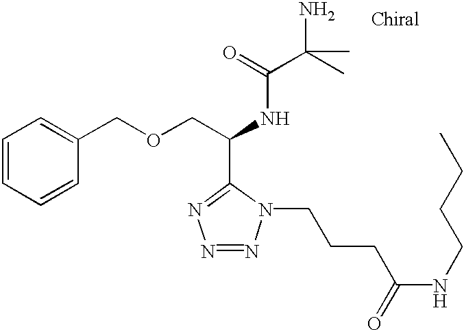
C1=CC=CC(COCC(NC(C(C)(N)C)=O)C2=NN=NN2CCCC(NCCCC)=O)=C1
